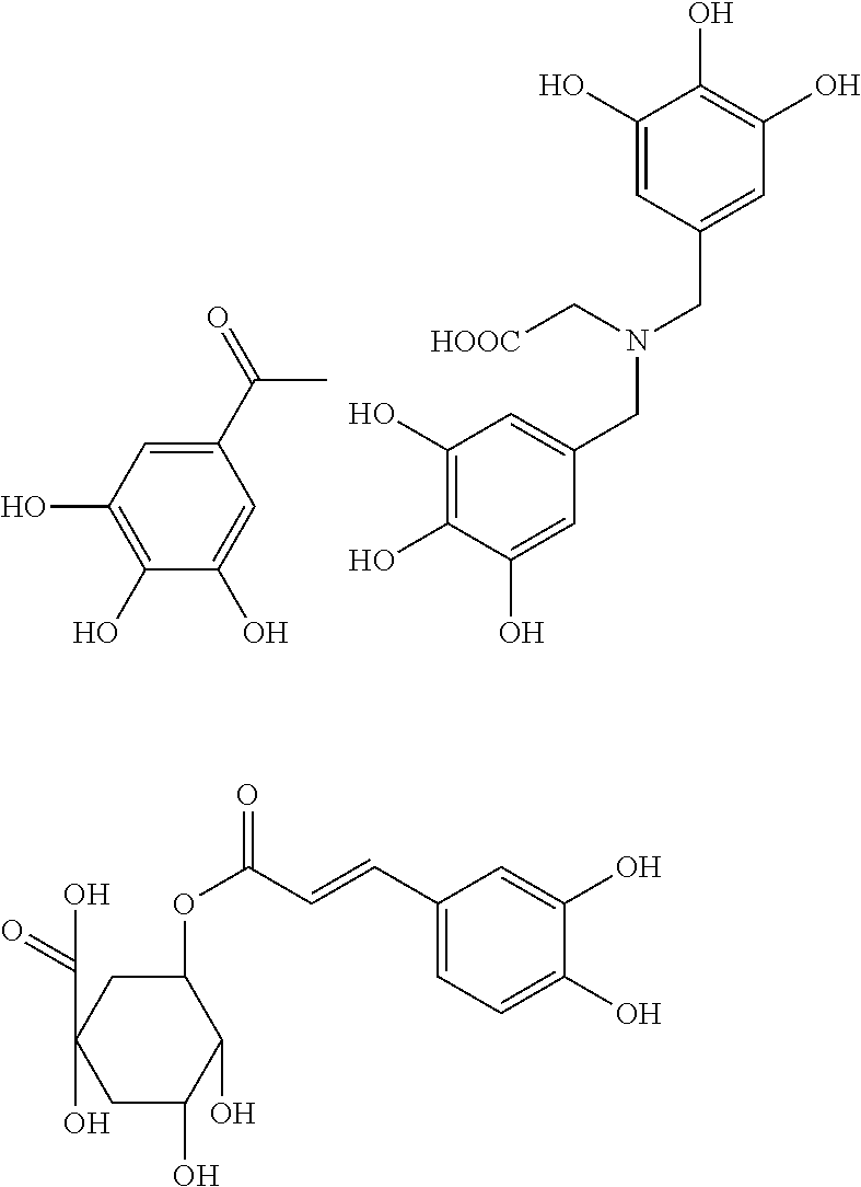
C1(C(=O)C)=CC(O)=C(O)C(O)=C1.OC1=C(O)C=C(CN(CC2=CC(O)=C(O)C(O)=C2)C[HOOC])C=C1O.C1(OC(=O)C=CC2=CC=C(O)C(O)=C2)CC(C(O)=O)(O)CC(O)C1O
